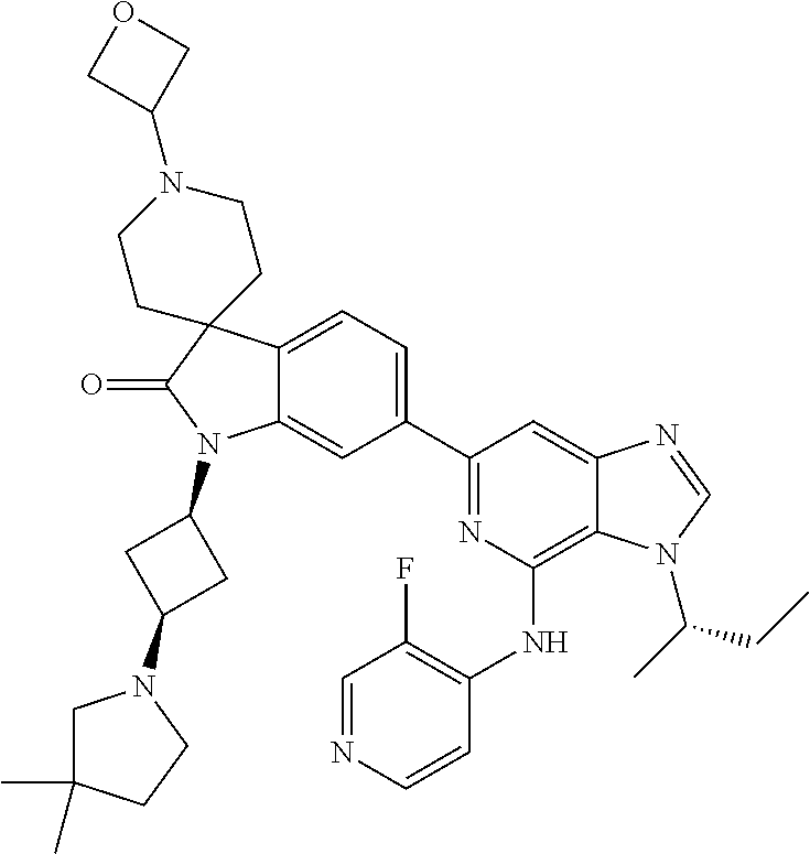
C12=CC=C(C3=NC(NC4=C(F)C=NC=C4)=C4C(=C3)N=CN4C(CC)C)C=C1N(C1CC(N3CC(C)(C)CC3)C1)C(=O)C21CCN(C2COC2)CC1
